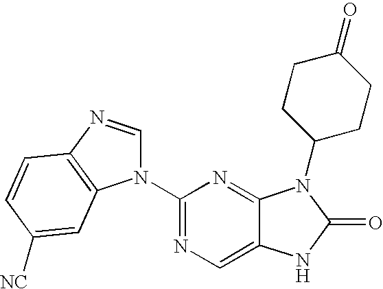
C12=CN=C(N3C=NC4=C3C=C([NC])C=C4)N=C1N(C1CCC(=O)CC1)C(=O)N2
